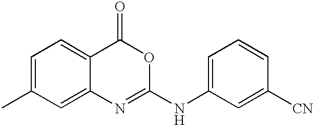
C1=C(C)C=C2C(=C1)C(=O)OC(NC1=CC=CC([CN])=C1)=N2
